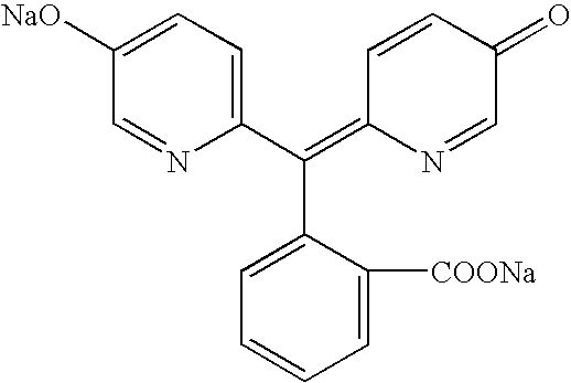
C(C1=CC=CC=C1[COONa])(C1=CC=C([NaO])C=N1)=C1N=CC(=O)C=C1
